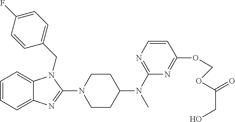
C1=CC=C2C(=C1)N(CC1=CC=C(F)C=C1)C(N1CCC(N(C3=NC=CC(OCOC(=O)CO)=N3)C)CC1)=N2
